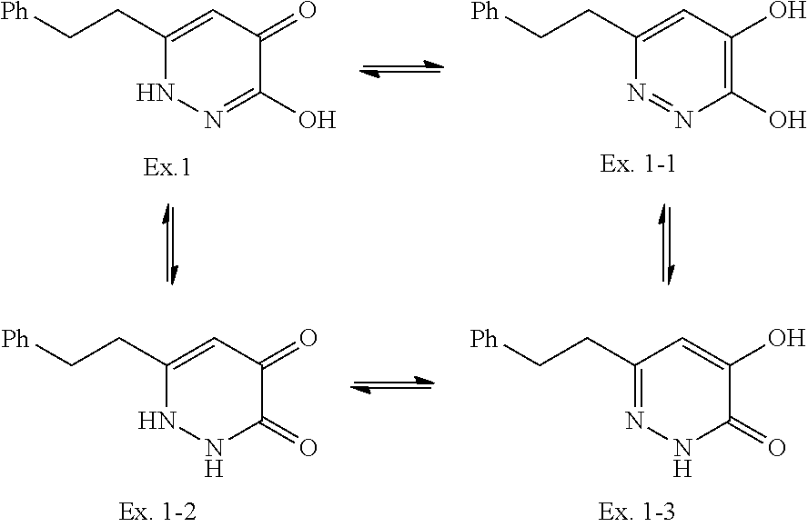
[Ph]CCC1=CC(=O)C(O)=NN1.[Ph]CCC1=CC(O)=C(O)N=N1.[Ph]CCC1=CC(=O)C(=O)NN1.[Ph]CCC1=NNC(=O)C(O)=C1
